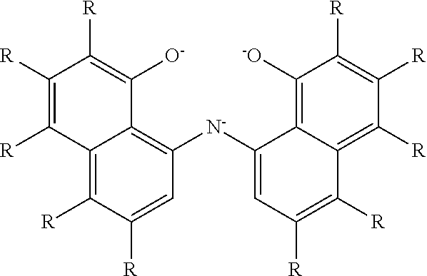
C12=C([R])C([R])=CC([N-]C3=CC([R])=C([R])C4=C([R])C([R])=C([R])C([-O])=C34)=C1C([O-])=C([R])C([R])=C2[R]
